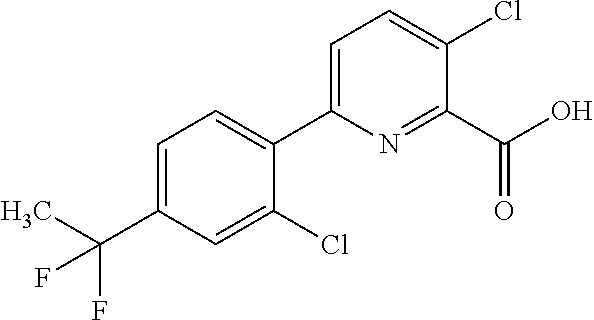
C(C1=CC=C(C2=CC=C(Cl)C(C(O)=O)=N2)C(Cl)=C1)(C)(F)F
